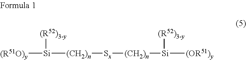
[(R51O)y][Si]([(R52)3-y])[(CH2)n][Sx][(CH2)n][Si]([(R52)3-y])[(OR51)y]
